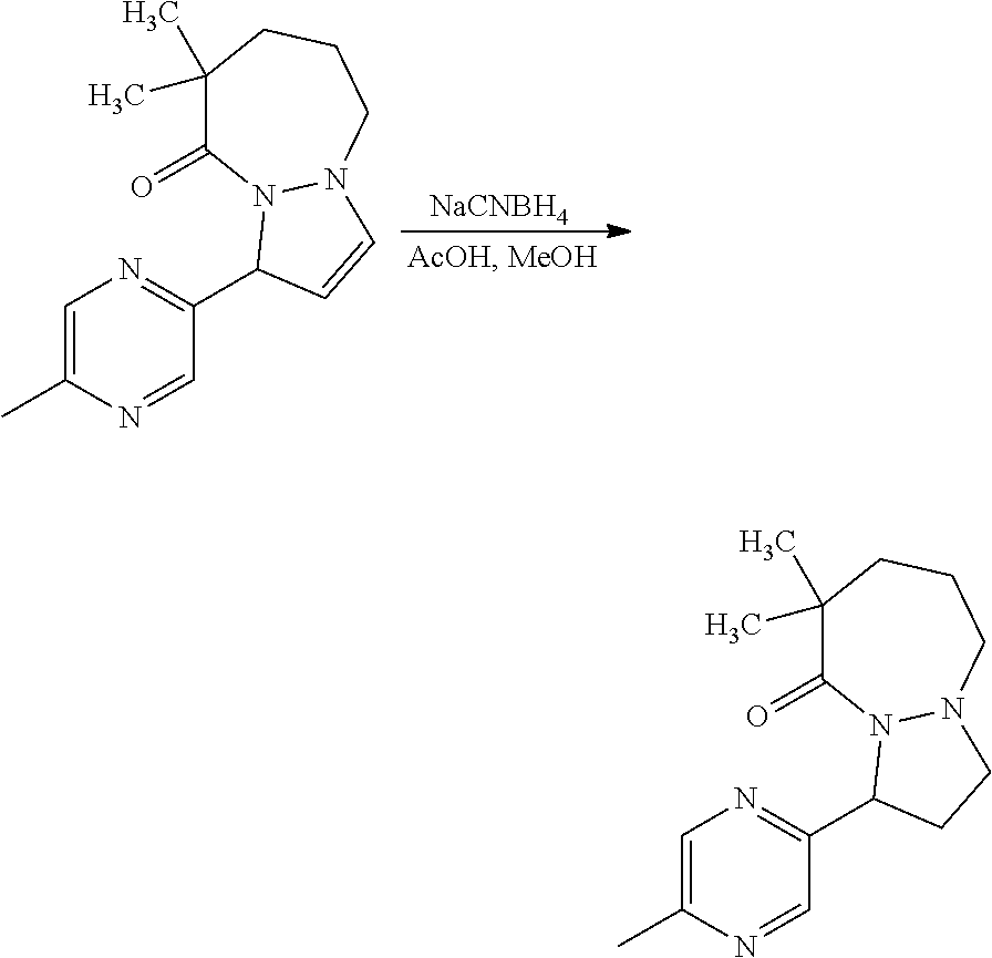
[NaCNBH4].C1=C(C)N=CC(C2N3C(=O)C(C)(C)CCCN3C=C2)=N1.C1=C(C)N=CC(C2N3C(=O)C(C)(C)CCCN3CC2)=N1
